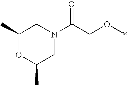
C1(C)OC(C)CN(C(COC)=O)C1
